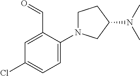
C(C1=CC(Cl)=CC=C1N1CCC(N(C)C)C1)=O
